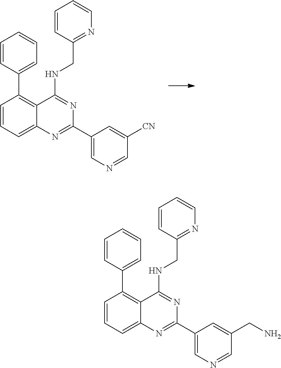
C1=CC=C2C(=C1C1=CC=CC=C1)C(NCC1=NC=CC=C1)=NC(C1=CN=CC([CN])=C1)=N2.C1=CC=C2C(=C1C1=CC=CC=C1)C(NCC1=NC=CC=C1)=NC(C1=CN=CC(CN)=C1)=N2
